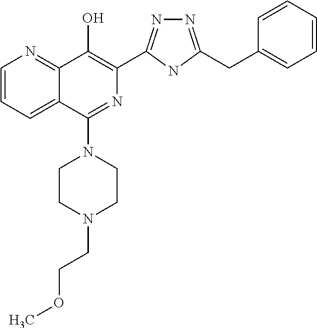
C1=CC=C2C(=N1)C(O)=C(C1=NN=C(CC3=CC=CC=C3)N1)N=C2N1CCN(CCOC)CC1
